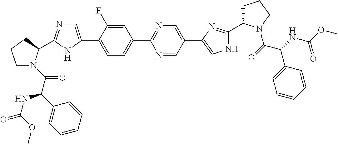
C1=C(F)C(C2=CN=C(C3N(C(C(C4=CC=CC=C4)NC(OC)=O)=O)CCC3)N2)=CC=C1C1=NC=C(C2=CNC(C3CCCN3C(C(NC(OC)=O)C3=CC=CC=C3)=O)=N2)C=N1
